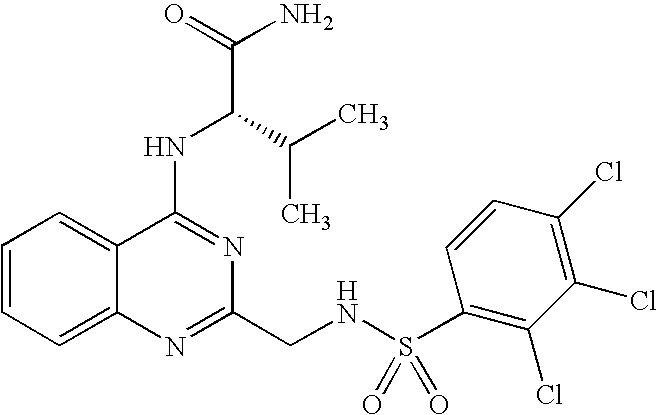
C1=CC=C2C(=C1)C(NC(C(N)=O)C(C)C)=NC(CNS(C1=C(Cl)C(Cl)=C(Cl)C=C1)(=O)=O)=N2
